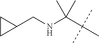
C(C(C)(C)C)(C)(C)NCC1CC1
